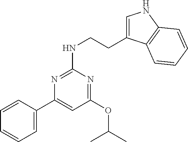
C1(C2=CC(OC(C)C)=NC(NCCC3=CNC4=C3C=CC=C4)=N2)=CC=CC=C1
